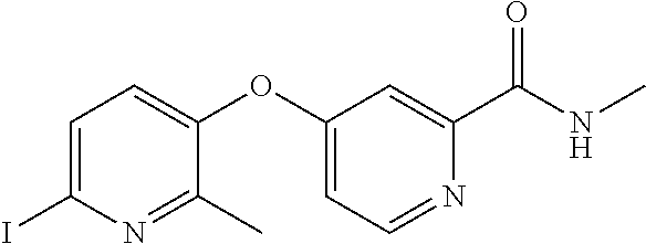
C1=C(I)N=C(C)C(OC2=CC=NC(C(NC)=O)=C2)=C1
